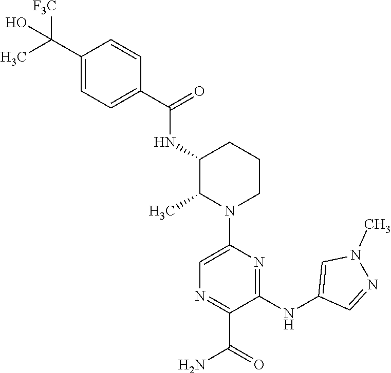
C1=C(N2CCCC(NC(=O)C3=CC=C(C(C)([F3C])O)C=C3)C2C)N=C(NC2=CN(C)N=C2)C(C(=O)N)=N1
